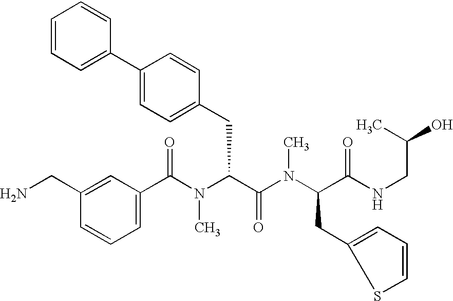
C1(C(N(C(C(=O)N(C)C(CC2=CC=CS2)C(=O)NCC(C)O)CC2=CC=C(C3=CC=CC=C3)C=C2)C)=O)=CC=CC(CN)=C1
